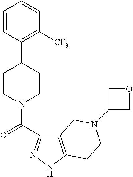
C1=CC(C2CCN(C(=O)C3=NNC4=C3CN(C3COC3)CC4)CC2)=C([CF3])C=C1
